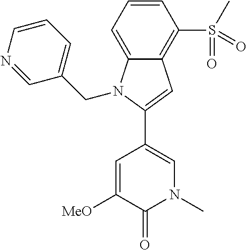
C1(C2=CN(C)C(=O)C([MeO])=C2)=CC2=C(S(C)(=O)=O)C=CC=C2N1CC1=CC=CN=C1
